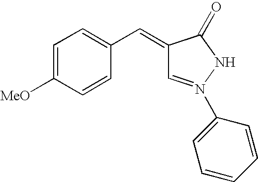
C1=C([MeO])C=CC(C=C2C=N(C3=CC=CC=C3)NC2=O)=C1
